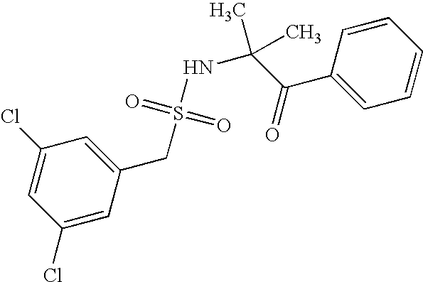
C1(Cl)=CC(CS(NC(C(C2=CC=CC=C2)=O)(C)C)(=O)=O)=CC(Cl)=C1
